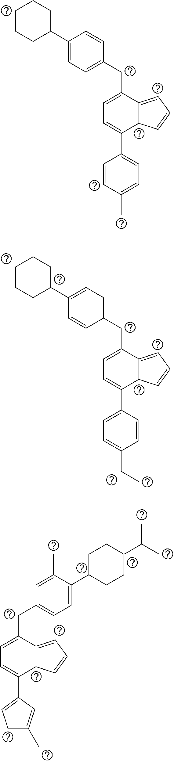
C1C(C2=CC=C(CC3=CC=C(C4=CC=C(C)C=C4)C4C3=CC=C4)C=C2)CCCC1.C1C(C2=CC=C(CC3=CC=C(C4=CC=C(CC)C=C4)C4C3=CC=C4)C=C2)CCCC1.C1C(C2=CC=C(CC3=CC=C(C4=CCC(C)=C4)C4C3=CC=C4)C=C2C)CCC(C(C)C)C1
